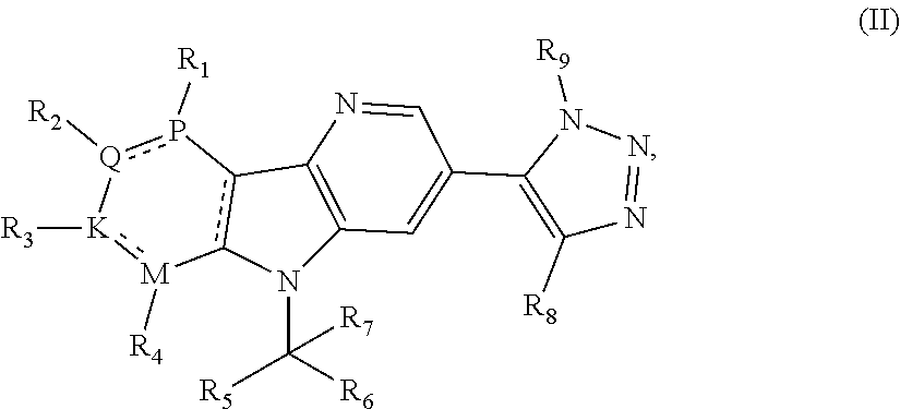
N1(C([R6])([R5])[R7])C2=C(c3c1-[M]([R4]):[K]([R3])[Q]([R2])p-3[R1])N=CC(C1=C([R8])N=NN1[R9])=C2
